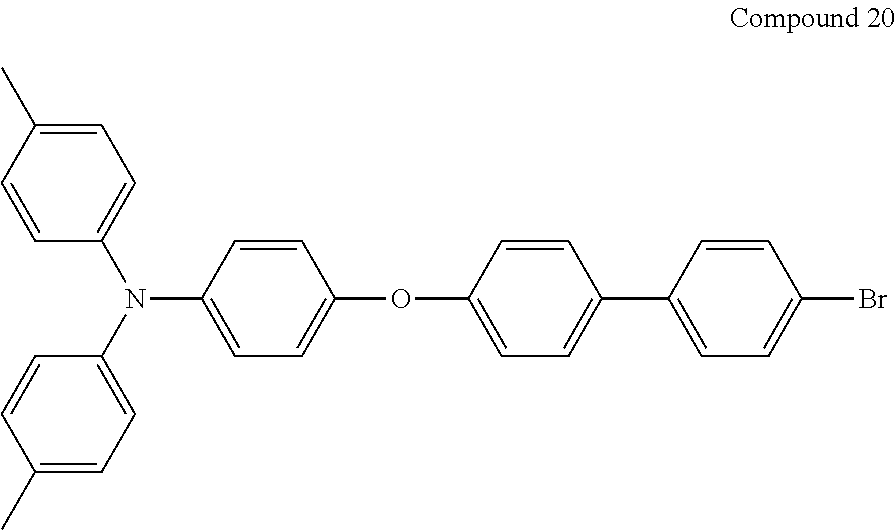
C1=C(C)C=CC(N(C2=CC=C(OC3=CC=C(C4=CC=C(Br)C=C4)C=C3)C=C2)C2=CC=C(C)C=C2)=C1
